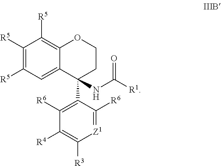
C1([R5])=C([R5])C=C2C(=C1[R5])OCCC2(C1=C([R6])C([R4])=C([R3])[Z1]=C1[R6])NC([R1])=O
